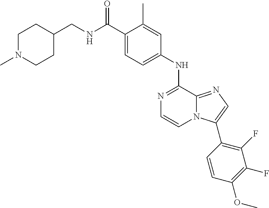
N1=C(NC2=CC=C(C(NCC3CCN(C)CC3)=O)C(C)=C2)C2=NC=C(C3=C(F)C(F)=C(OC)C=C3)N2C=C1
